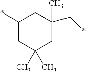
C1(*)CC(C)(C)CC(C*)(C)C1
